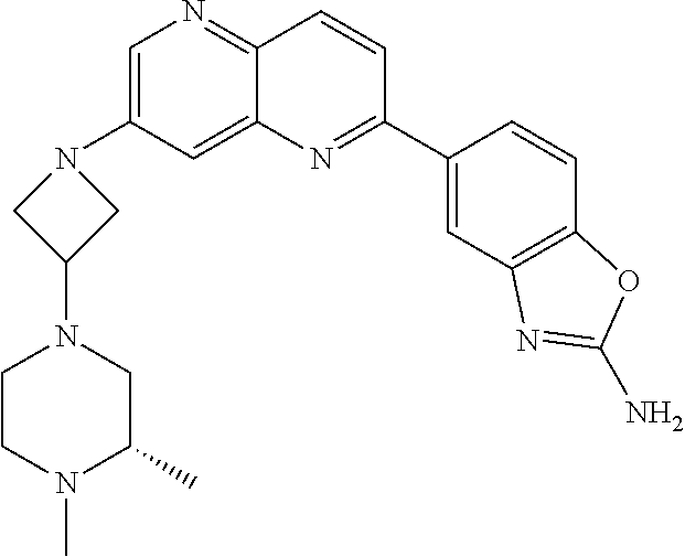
C1=C(N2CC(N3CC(C)N(C)CC3)C2)C=C2C(=N1)C=CC(C1=CC3=C(C=C1)OC(N)=N3)=N2
